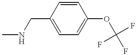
CNCC1=CC=C(OC(F)(F)F)C=C1
